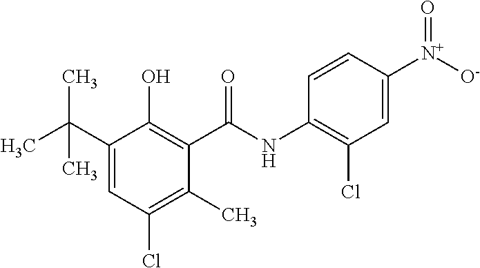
CC(C1=CC(Cl)=C(C)C(C(NC2=C(Cl)C=C([N+]([O-])=O)C=C2)=O)=C1O)(C)C
